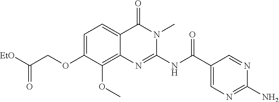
C1=C(OCC([EtO])=O)C(OC)=C2C(=C1)C(=O)N(C)C(NC(C1=CN=C(N)N=C1)=O)=N2
